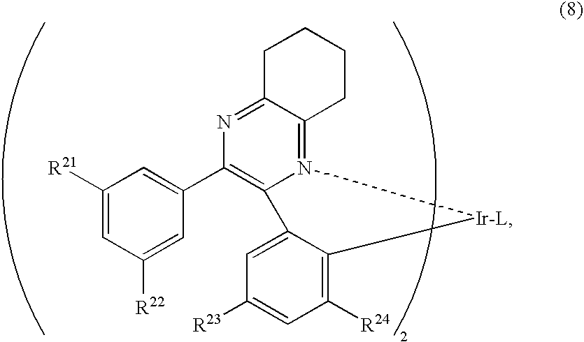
N12=C3C(=NC(C4=CC([R21])=CC([R22])=C4)=C1C1=CC([R23])=CC([R24])=C1[Ir-L]2)CCCC3
